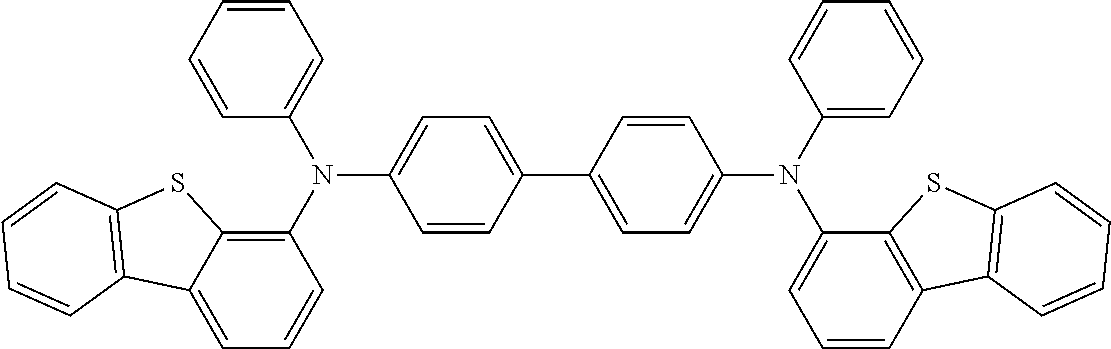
C1(C2=CC=C(N(C3=CC=CC=C3)C3=C4C(=CC=C3)C3=C(S4)C=CC=C3)C=C2)=CC=C(N(C2=CC=CC=C2)C2=CC=CC3=C2SC2=C3C=CC=C2)C=C1
